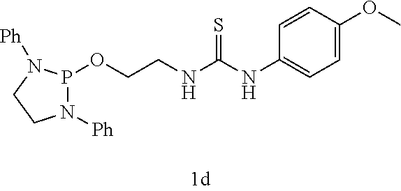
N1([Ph])P(OCCNC(NC2=CC=C(OC)C=C2)=S)N([Ph])CC1
